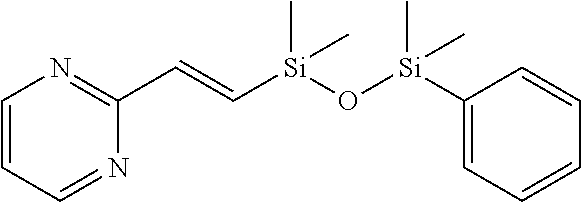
C1=CC=NC(C=C[Si](O[Si](C2=CC=CC=C2)(C)C)(C)C)=N1
